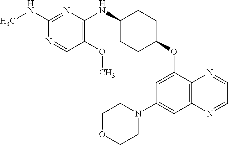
C1(NC)=NC(NC2CCC(OC3=CC(N4CCOCC4)=CC4=C3N=CC=N4)CC2)=C(OC)C=N1
